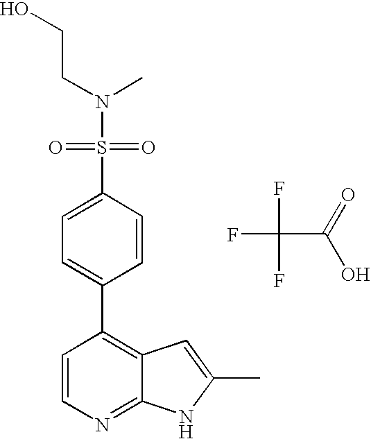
C1=CN=C2C(=C1C1=CC=C(S(=O)(N(C)CCO)=O)C=C1)C=C(C)N2.FC(F)(F)C(=O)O
